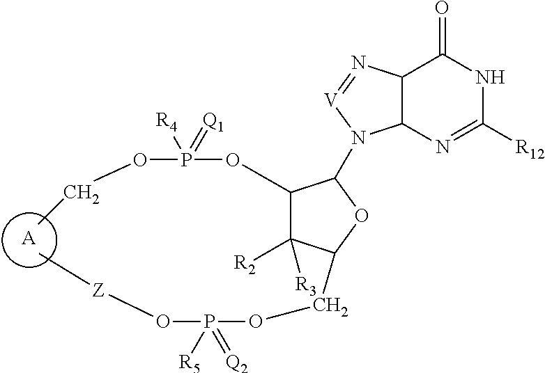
[A].C1(OP(OCC)(=[Q1])[R4])C([R3])([R2])C(COP(O[Z]C)([R5])=[Q2])OC1N1C2C(C(=O)NC([R12])=N2)N=[V]1
